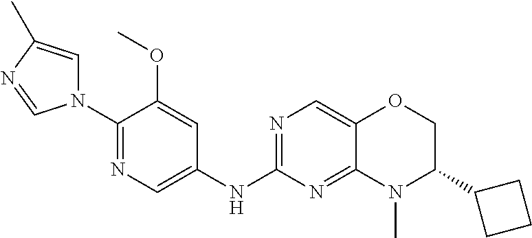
N1(C2=NC=C(NC3=NC=C4C(=N3)N(C)C(C3CCC3)CO4)C=C2OC)C=C(C)N=C1
